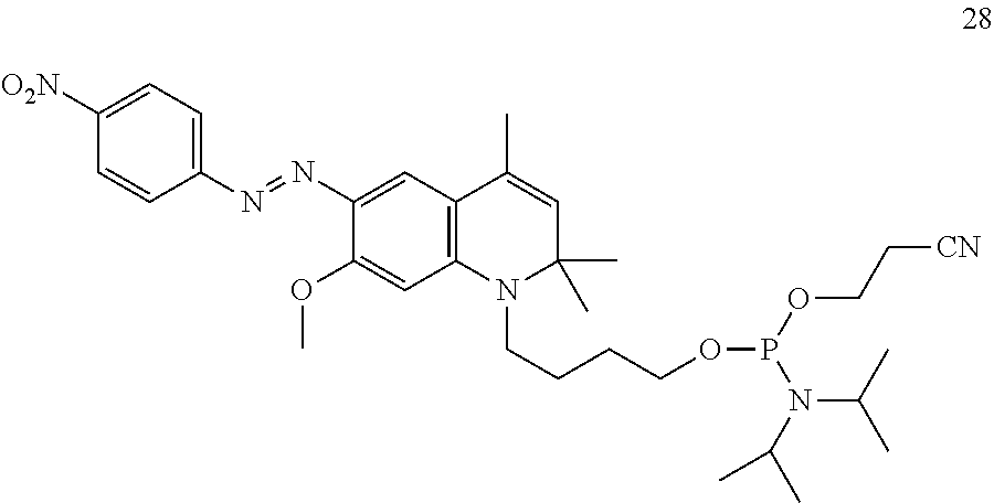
C1(N=NC2=CC3=C(C=C2OC)N(CCCCOP(OCC[CN])N(C(C)C)C(C)C)C(C)(C)C=C3C)=CC=C([O2N])C=C1
